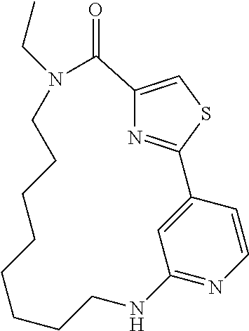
C12=CSC(=N1)C1=CC(=NC=C1)NCCCCCCCCN(CC)C2=O
